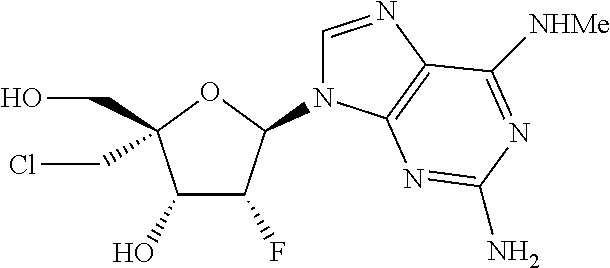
C1(O)C(F)C(N2C=NC3=C2N=C(N)N=C3[NHMe])OC1(CO)CCl
